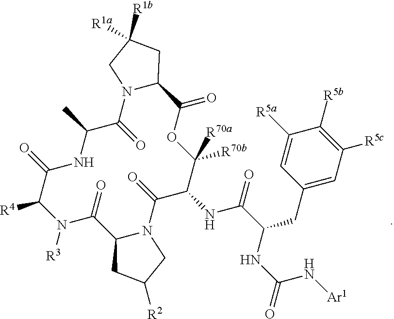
C1([R5a])=CC(CC(C(NC2C([R70a])([R70b])OC(=O)C3N(C(=O)C(C)NC(=O)C([R4])N([R3])C(=O)C4N(C2=O)CC([R2])C4)CC([R1a])([R1b])C3)=O)NC(N[Ar1])=O)=CC([R5c])=C1[R5b]
